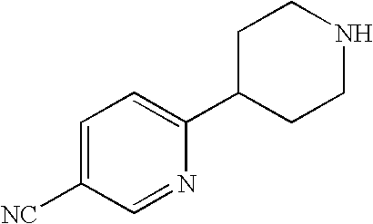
C1=C([NC])C=NC(C2CCNCC2)=C1
